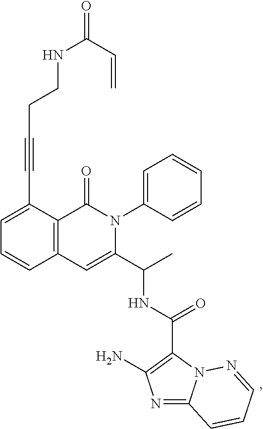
C1=C(C#CCCNC(=O)C=C)C2=C(C=C1)C=C(C(C)NC(C1=C(N)N=C3N1N=CC=C3)=O)N(C1=CC=CC=C1)C2=O
